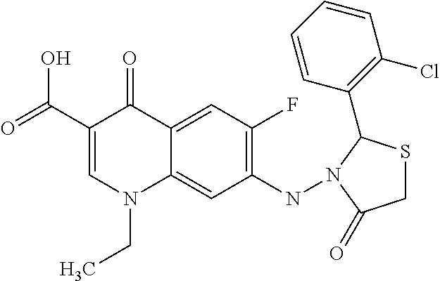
C1(C(=O)O)=CN(CC)C2=CC(NN3C(C4=C(Cl)C=CC=C4)SCC3=O)=C(F)C=C2C1=O
